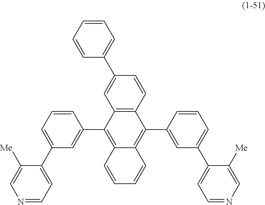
C12=C(C=CC(C3=CC=CC=C3)=C1)C(C1=CC(C3=CC=NC=C3[Me])=CC=C1)=C1C(=C2C2=CC(C3=CC=NC=C3[Me])=CC=C2)C=CC=C1
